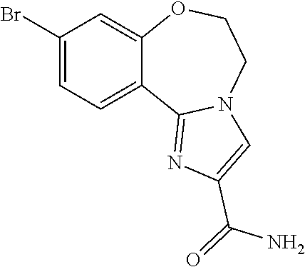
C1(Br)=CC=C2C(=C1)OCCN1C2=NC(C(=O)N)=C1
